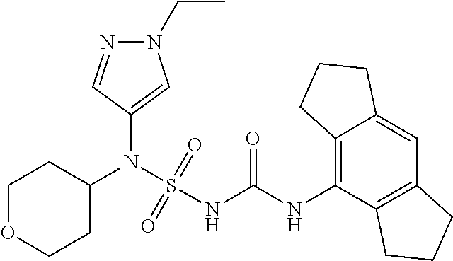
C1(N(S(NC(NC2=C3C(=CC4=C2CCC4)CCC3)=O)(=O)=O)C2CCOCC2)=CN(CC)N=C1
